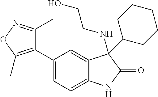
C1=C(C2=C(C)ON=C2C)C=C2C(=C1)NC(=O)C2(NCCO)C1CCCCC1
